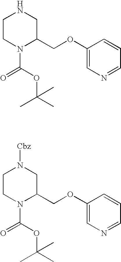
C1CN(C(=O)OC(C)(C)C)C(COC2=CN=CC=C2)CN1.C1CN(C(=O)OC(C)(C)C)C(COC2=CN=CC=C2)CN1[Cbz]
